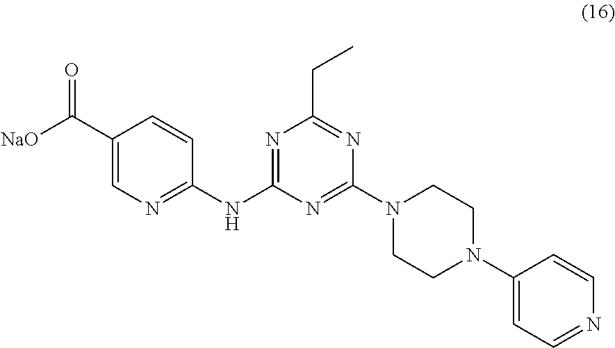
C1(C([NaO])=O)=CN=C(NC2=NC(CC)=NC(N3CCN(C4=CC=NC=C4)CC3)=N2)C=C1
